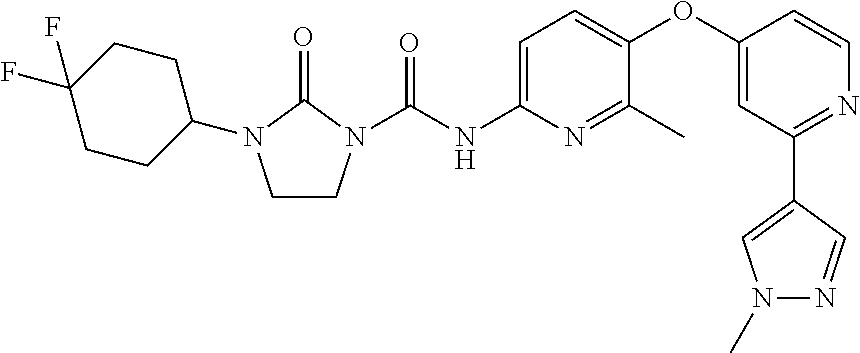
C1CN(C(NC2=CC=C(OC3=CC(C4=CN(C)N=C4)=NC=C3)C(C)=N2)=O)C(=O)N1C1CCC(F)(F)CC1
